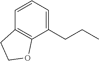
C1(CCC)=CC=CC2=C1OCC2
